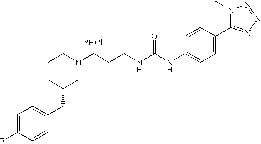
C1=C(F)C=CC(CC2CN(CCCNC(NC3=CC=C(C4=NN=NN4C)C=C3)=O)CCC2)=C1
